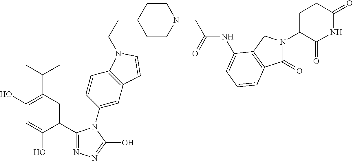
C1(C2=NN=C(O)N2C2=CC3=C(C=C2)N(CCC2CCN(CC(NC4=CC=CC5=C4CN(C4C(=O)NC(=O)CC4)C5=O)=O)CC2)C=C3)=CC(C(C)C)=C(O)C=C1O
